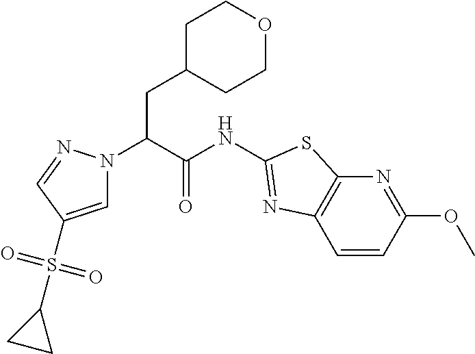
C1=C(S(C2CC2)(=O)=O)C=NN1C(C(NC1=NC2=C(N=C(OC)C=C2)S1)=O)CC1CCOCC1
